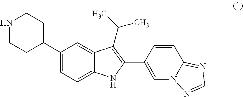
C1(C2CCNCC2)=CC=C2C(=C1)C(C(C)C)=C(C1=CN3C(=NC=N3)C=C1)N2
